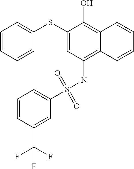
C1=CC=CC(SC2=CC(NS(C3=CC=CC(C(F)(F)F)=C3)(=O)=O)=C3C(=C2O)C=CC=C3)=C1
